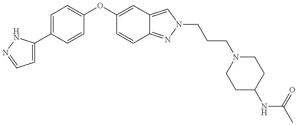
C1=C(C2=CC=C(OC3=CC4=CN(CCCN5CCC(NC(=O)C)CC5)N=C4C=C3)C=C2)NN=C1
